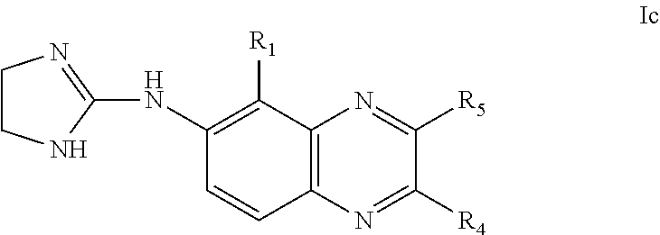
N1=C([R4])C([R5])=NC2=C1C=CC(NC1=NCCN1)=C2[R1]
